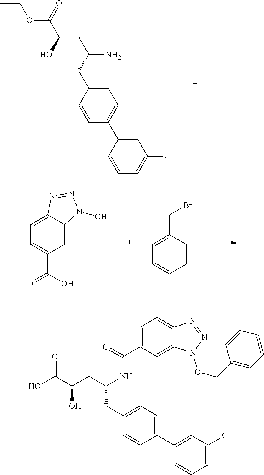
C1=C(C(=O)NC(CC(C(O)=O)O)CC2=CC=C(C3=CC(Cl)=CC=C3)C=C2)C=C2C(=C1)N=NN2OCC1=CC=CC=C1.CCOC(C(CC(N)CC1=CC=C(C2=CC(Cl)=CC=C2)C=C1)O)=O.C1=C2C(=CC(C(=O)O)=C1)N(O)N=N2.C1=C(CBr)C=CC=C1
